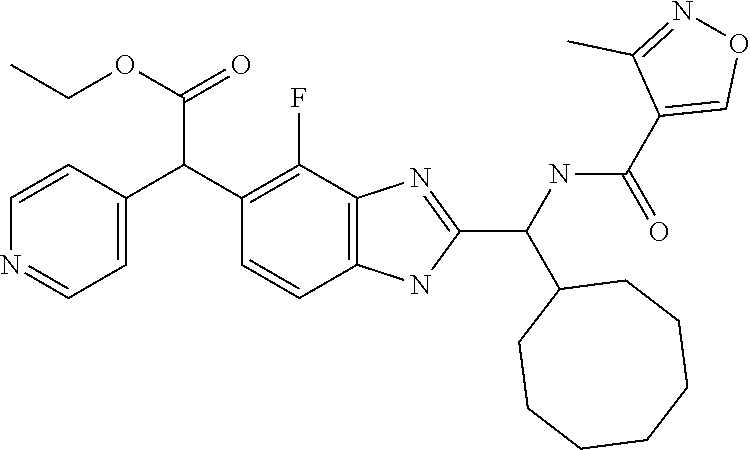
C1(C(C2CCCCCCC2)NC(C2=CON=C2C)=O)=NC2=C(C=CC(C(C3=CC=NC=C3)C(OCC)=O)=C2F)N1
